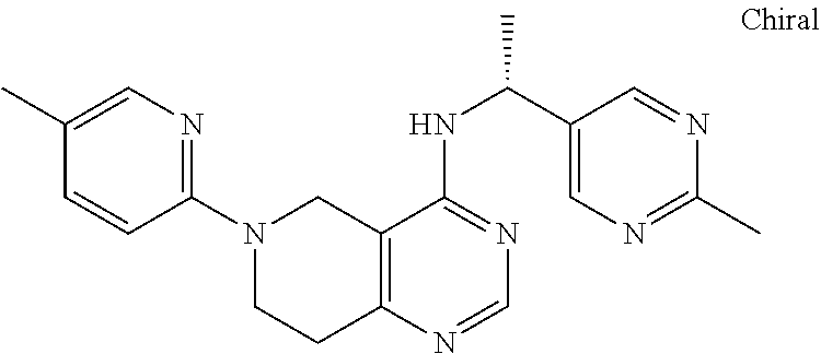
C1=C(C)C=CC(N2CCC3=C(C2)C(NC(C)C2=CN=C(C)N=C2)=NC=N3)=N1
